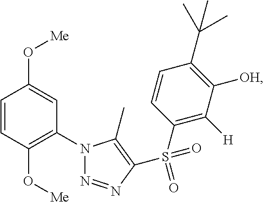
C1=CC(O[Me])=C(N2N=NC(S(C3=C([H])C([OH])=C(C(C)(C)C)C=C3)(=O)=O)=C2C)C=C1O[Me]
